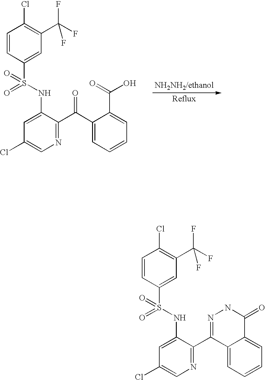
C1=CC(S(NC2=CC(Cl)=CN=C2C(C2=CC=CC=C2C(O)=O)=O)(=O)=O)=CC(C(F)(F)F)=C1Cl.[NH2NH2/ethanol].C1=CC(S(NC2=CC(Cl)=CN=C2C2=NNC(=O)C3=CC=CC=C23)(=O)=O)=CC(C(F)(F)F)=C1Cl
